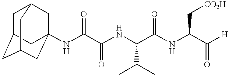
N(C(C(NC(C(NC(C([H])=O)C[CO2H])=O)C(C)C)=O)=O)C12CC3CC(CC(C1)C3)C2
